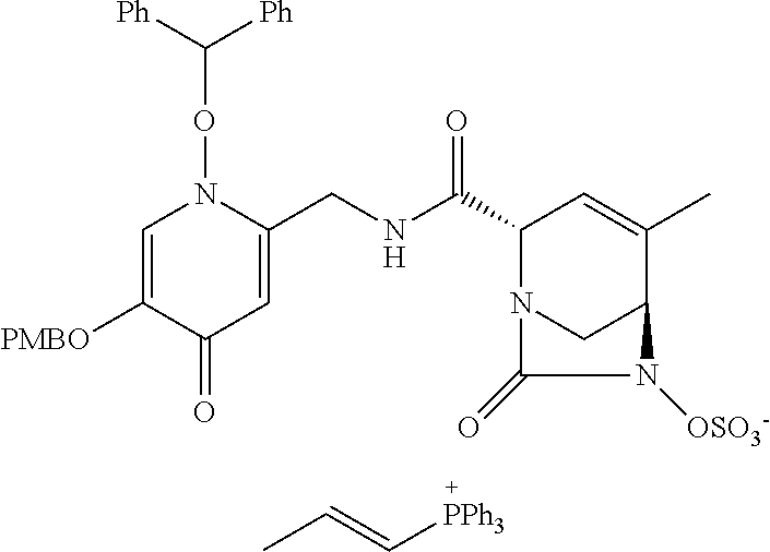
C1([PMBO])=CN(OC([Ph])[Ph])C(CNC(C2N3CC(C(C)=C2)N([OSO3-])C3=O)=O)=CC1=O.CC=C[PPh3]
